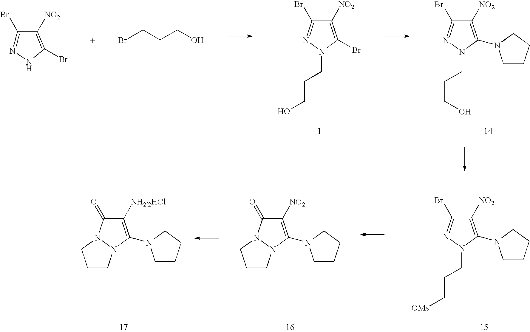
C1(Br)=NN(CCCO)C(Br)=C1[NO2].C1(Br)=NNC(Br)=C1[NO2].BrCCCO.C1(Br)=NN(CCCO)C(N2CCCC2)=C1[NO2].C1CN2N(C1)C(=O)C([NO2])=C2N1CCCC1.C1(Br)=NN(CCC[OMs])C(N2CCCC2)=C1[NO2].C1CN2N(C1)C(=O)C([NH22HCl])=C2N1CCCC1
